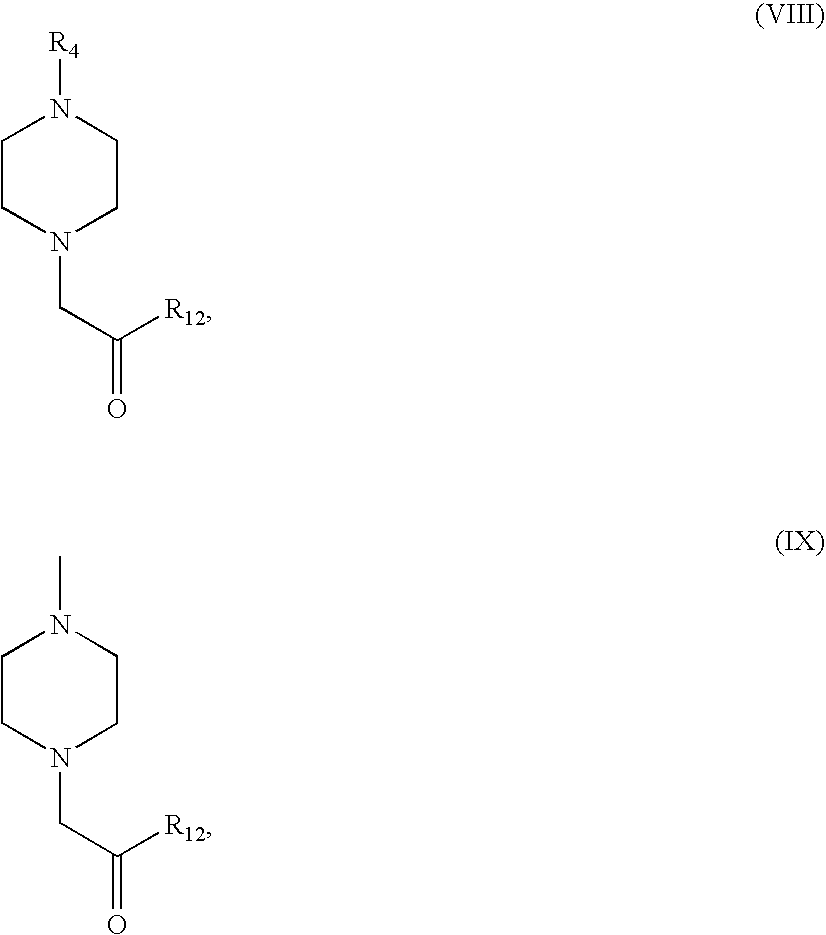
C1N([R4])CCN(CC([R12])=O)C1.C1N(C)CCN(CC([R12])=O)C1
